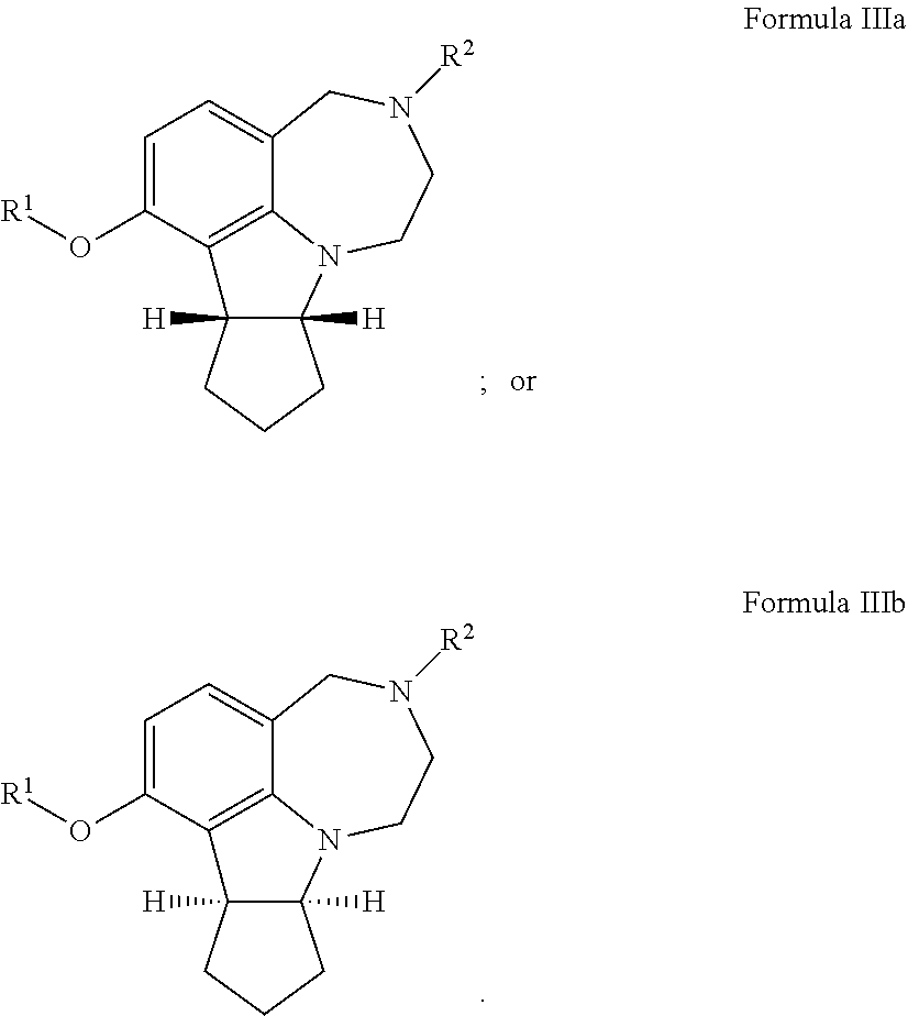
C1=C(O[R1])C2=C3C(=C1)CN([R2])CCN3C1([H])C2([H])CCC1.C1=C(O[R1])C2=C3C(=C1)CN([R2])CCN3C1([H])C2([H])CCC1
